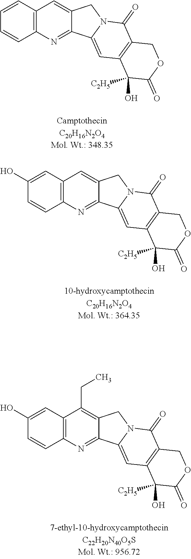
C1=CC2=C(C=C1)C=C1C(=N2)C2=CC3=C(C(=O)N2C1)COC(=O)C3(O)[C2H5].C1=CC2=C(C=C1O)C=C1C(=N2)C2=CC3=C(C(=O)N2C1)COC(=O)C3(O)[C2H5].C1=CC2=C(C=C1O)C(CC)=C1C(=N2)C2=CC3=C(C(=O)N2C1)COC(=O)C3(O)[C2H5]
